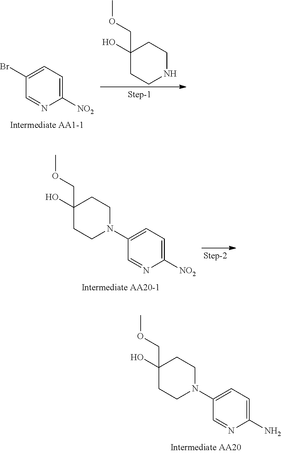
C1([NO2])=CC=C(Br)C=N1.C1(O)(COC)CCNCC1.C1([NO2])=CC=C(N2CCC(O)(COC)CC2)C=N1.C1(N)=CC=C(N2CCC(O)(COC)CC2)C=N1
